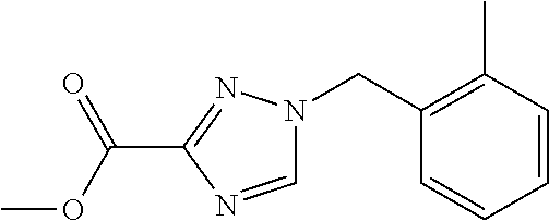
COC(C1=NN(CC2=C(C)C=CC=C2)C=N1)=O
